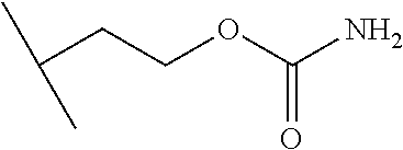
C(C(C)C)COC(N)=O
